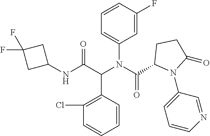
C1(NC(C(N(C(=O)C2N(C3=CC=CN=C3)C(=O)CC2)C2=CC=CC(F)=C2)C2=C(Cl)C=CC=C2)=O)CC(F)(F)C1
